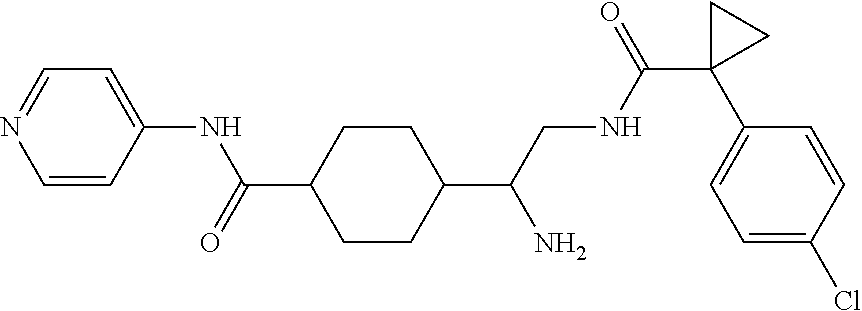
C1=CC(NC(=O)C2CCC(C(CNC(C3(C4=CC=C(Cl)C=C4)CC3)=O)N)CC2)=CC=N1
